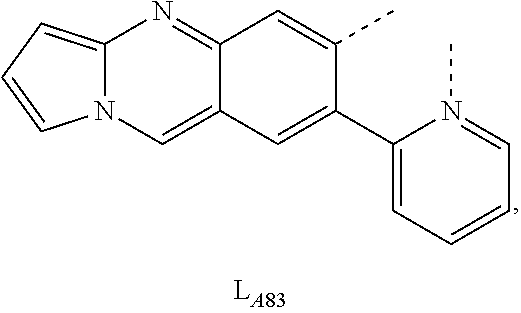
C12=CN3C(=CC=C3)N=C1C=C(C)C(C1=CC=CC=N1C)=C2
